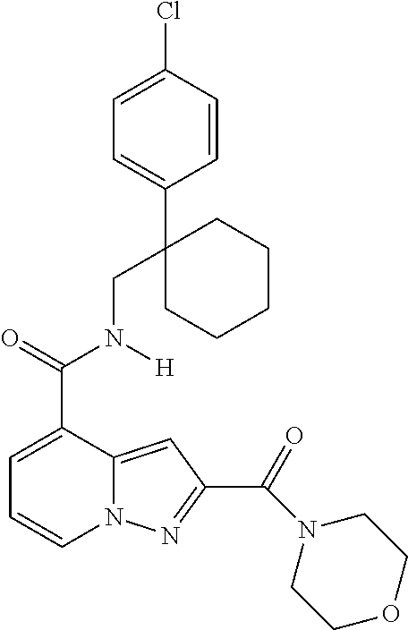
C1=C(C(=O)N(CC2(C3=CC=C(Cl)C=C3)CCCCC2)[H])C2=CC(C(=O)N3CCOCC3)=NN2C=C1
